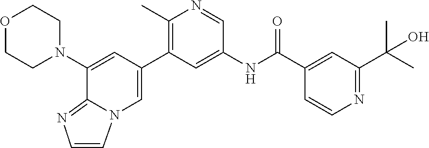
O1CCN(C2=CC(C3=C(C)N=CC(NC(C4=CC(C(O)(C)C)=NC=C4)=O)=C3)=CN3C=CN=C23)CC1
